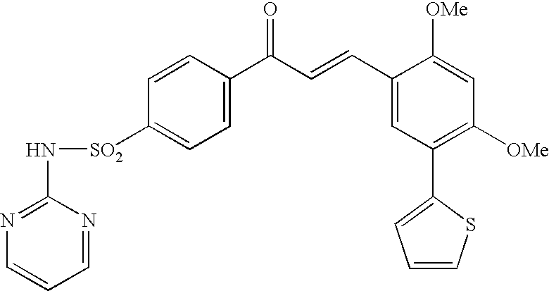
C1=C([SO2]NC2=NC=CC=N2)C=CC(C(C=CC2=CC(C3=CC=CS3)=C([OMe])C=C2[OMe])=O)=C1
